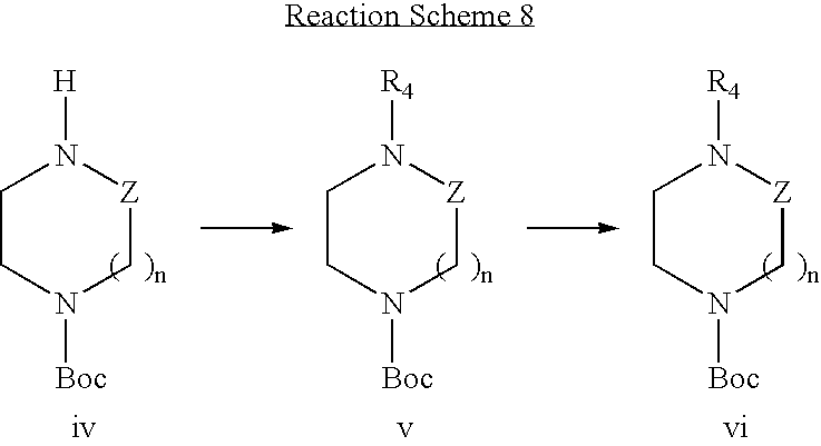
C1CN([Boc])C[Z]N1[H].C1CN([Boc])C[Z]N1[R4].C1CN([Boc])C[Z]N1[R4]
